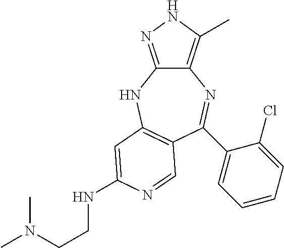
C12=C(C)NN=C1NC1=C(C=NC(NCCN(C)C)=C1)C(C1=CC=CC=C1Cl)=N2
